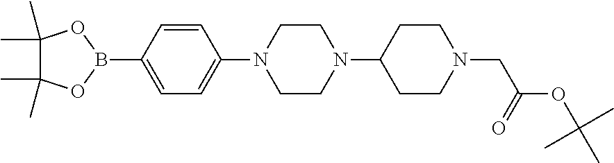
C1=C(B2OC(C)(C)C(C)(C)O2)C=CC(N2CCN(C3CCN(CC(=O)OC(C)(C)C)CC3)CC2)=C1
